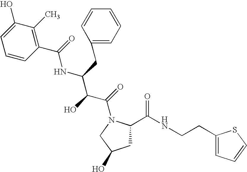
C1C(C(NCCC2=CC=CS2)=O)N(C(=O)C(C(NC(=O)C2=C(C)C(O)=CC=C2)CC2=CC=CC=C2)O)CC1O
